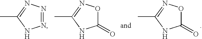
C1(=O)ON=C(C)N1.N1=NN=C(C)N1.C1(=O)ON=C(C)N1
